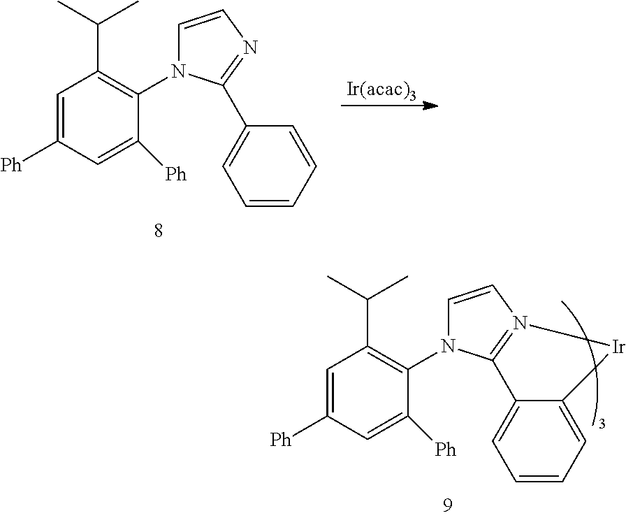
C1=C([Ph])C=C([Ph])C(N2C=CN3=C2C2=CC=CC=C2[Ir]3)=C1C(C)C.C1=C([Ph])C=C([Ph])C(N2C=CN=C2C2=CC=CC=C2)=C1C(C)C.[Ir(acac)3]
